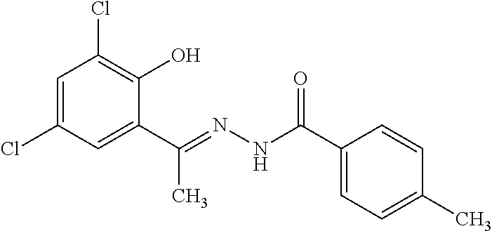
C1=C(Cl)C=C(C(=NNC(C2=CC=C(C)C=C2)=O)C)C(O)=C1Cl
